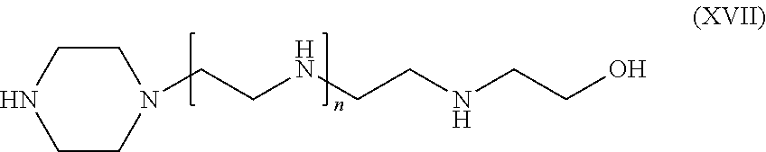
N1(CCNCCNCCO)CCNCC1
